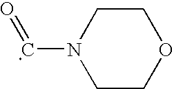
C1CN(C=O)CCO1
